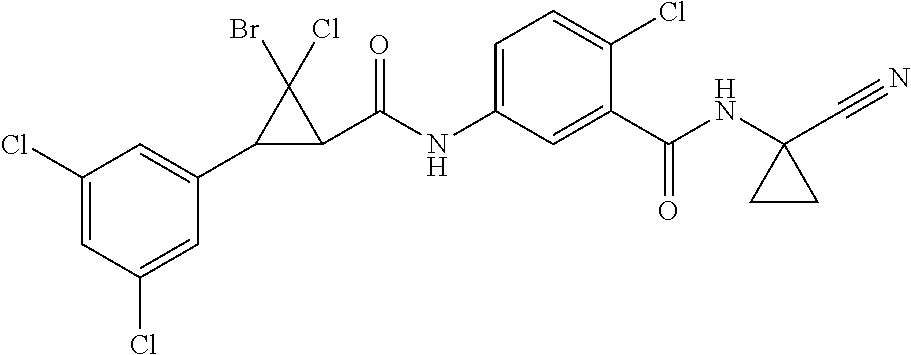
C1(C2C(C(NC3=CC=C(Cl)C(C(NC4(C#N)CC4)=O)=C3)=O)C2(Br)Cl)=CC(Cl)=CC(Cl)=C1
